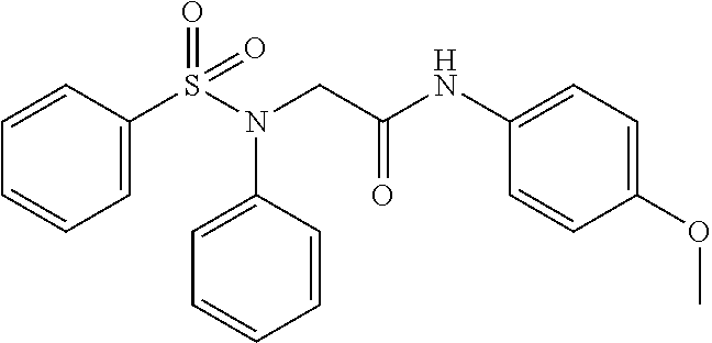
C1=C(S(N(CC(NC2=CC=C(OC)C=C2)=O)C2=CC=CC=C2)(=O)=O)C=CC=C1
